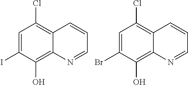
C1=C(I)C(O)=C2C(=C1Cl)C=CC=N2.C1=C(Br)C(O)=C2C(=C1Cl)C=CC=N2
